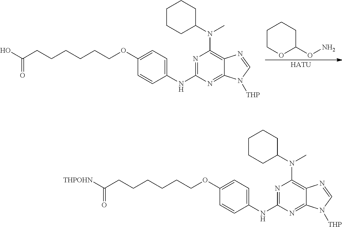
N1=C(NC2=CC=C(OCCCCCCC(O)=O)C=C2)N=C2C(=C1N(C1CCCCC1)C)N=CN2[THP].C1COC(ON)CC1.[HATU].N1=C(NC2=CC=C(OCCCCCCC([THPOHN])=O)C=C2)N=C2C(=C1N(C1CCCCC1)C)N=CN2[THP]
